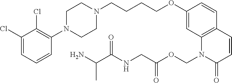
C1(Cl)=CC=CC(N2CCN(CCCCOC3=CC4=C(C=C3)C=CC(=O)N4COC(=O)CNC(C(N)C)=O)CC2)=C1Cl
